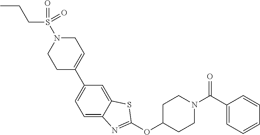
C1C(C2=CC=C3C(=C2)SC(OC2CCN(C(C4=CC=CC=C4)=O)CC2)=N3)=CCN(S(CCC)(=O)=O)C1
